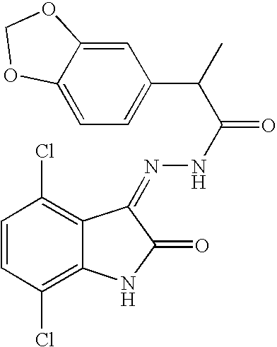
C1=CC(Cl)=C2C(=C1Cl)C(=NNC(=O)C(C1=CC=C3C(=C1)OCO3)C)C(=O)N2
